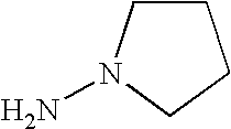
C1CN(N)CC1
